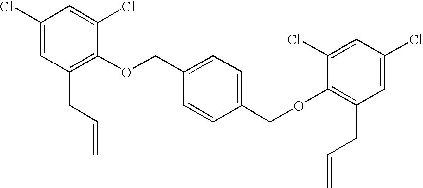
C1(Cl)=CC(CC=C)=C(OCC2=CC=C(COC3=C(CC=C)C=C(Cl)C=C3Cl)C=C2)C(Cl)=C1
